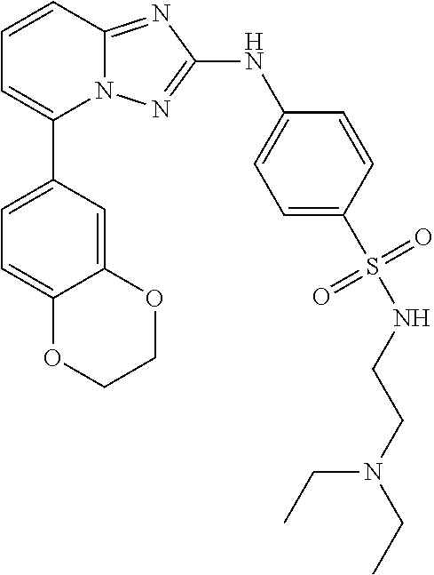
C1=CC2=NC(NC3=CC=C(S(NCCN(CC)CC)(=O)=O)C=C3)=NN2C(C2=CC=C3C(=C2)OCCO3)=C1
